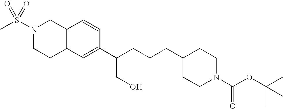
C1=C(C(CO)CCCC2CCN(C(=O)OC(C)(C)C)CC2)C=CC2=C1CCN(S(=O)(C)=O)C2
